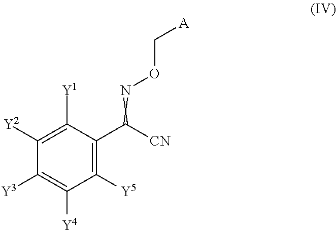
C1([Y1])=C([Y2])C([Y3])=C([Y4])C([Y5])=C1C(=NOC[A])[CN]
